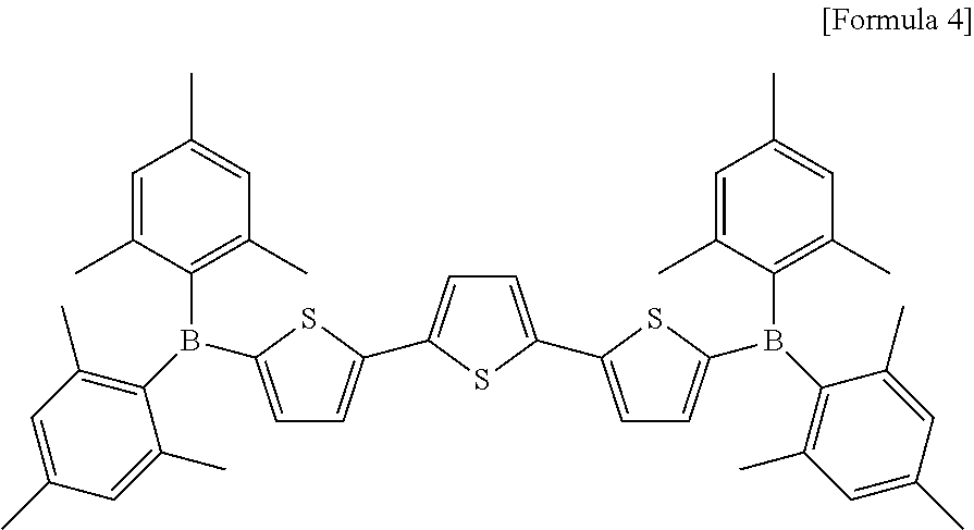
C1=C(C2=CC=C(B(C3=C(C)C=C(C)C=C3C)C3=C(C)C=C(C)C=C3C)S2)SC(C2=CC=C(B(C3=C(C)C=C(C)C=C3C)C3=C(C)C=C(C)C=C3C)S2)=C1
